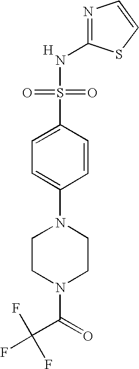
[H].N1=C(NS(=O)(=O)C2=CC=C(N3CCN(C(C(F)(F)F)=O)CC3)C=C2)SC=C1
